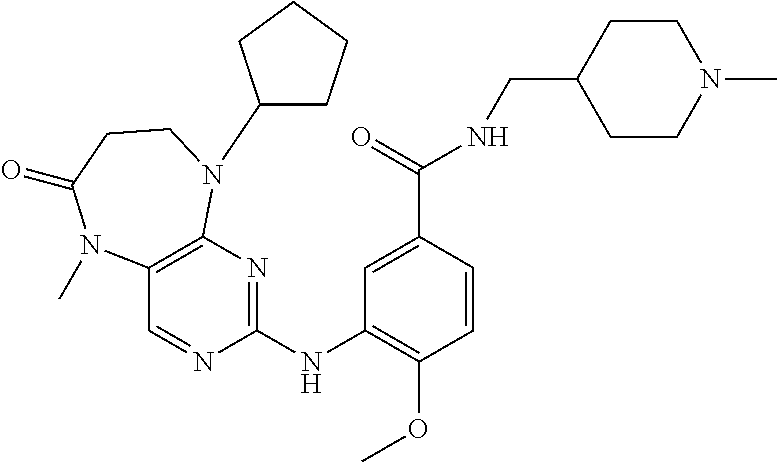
C1(NC2=NC3=C(C=N2)N(C)C(=O)CCN3C2CCCC2)=C(OC)C=CC(C(NCC2CCN(C)CC2)=O)=C1
